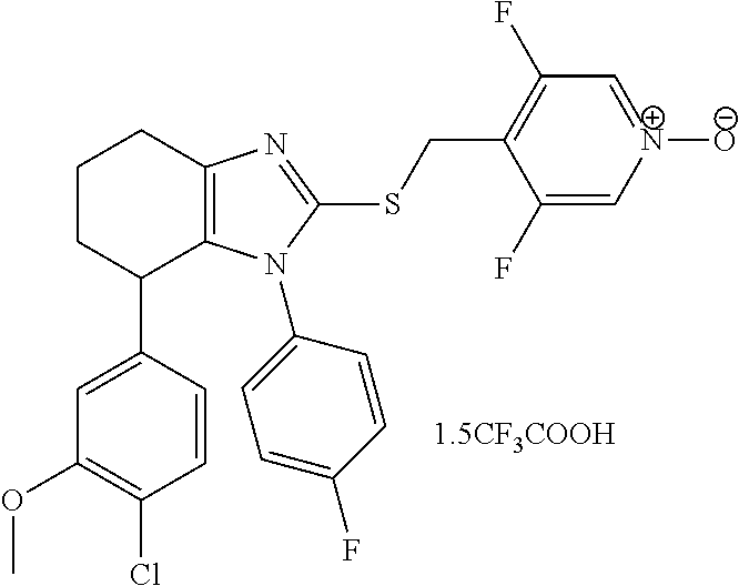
C1CC(C2=CC(OC)=C(Cl)C=C2)C2=C(C1)N=C(SCC1=C(F)C=[N+]([O-])C=C1F)N2C1=CC=C(F)C=C1
